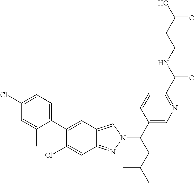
OC(CCNC(=O)C1=NC=C(C(N2C=C3C(=N2)C=C(Cl)C(C2=CC=C(Cl)C=C2C)=C3)CC(C)C)C=C1)=O
